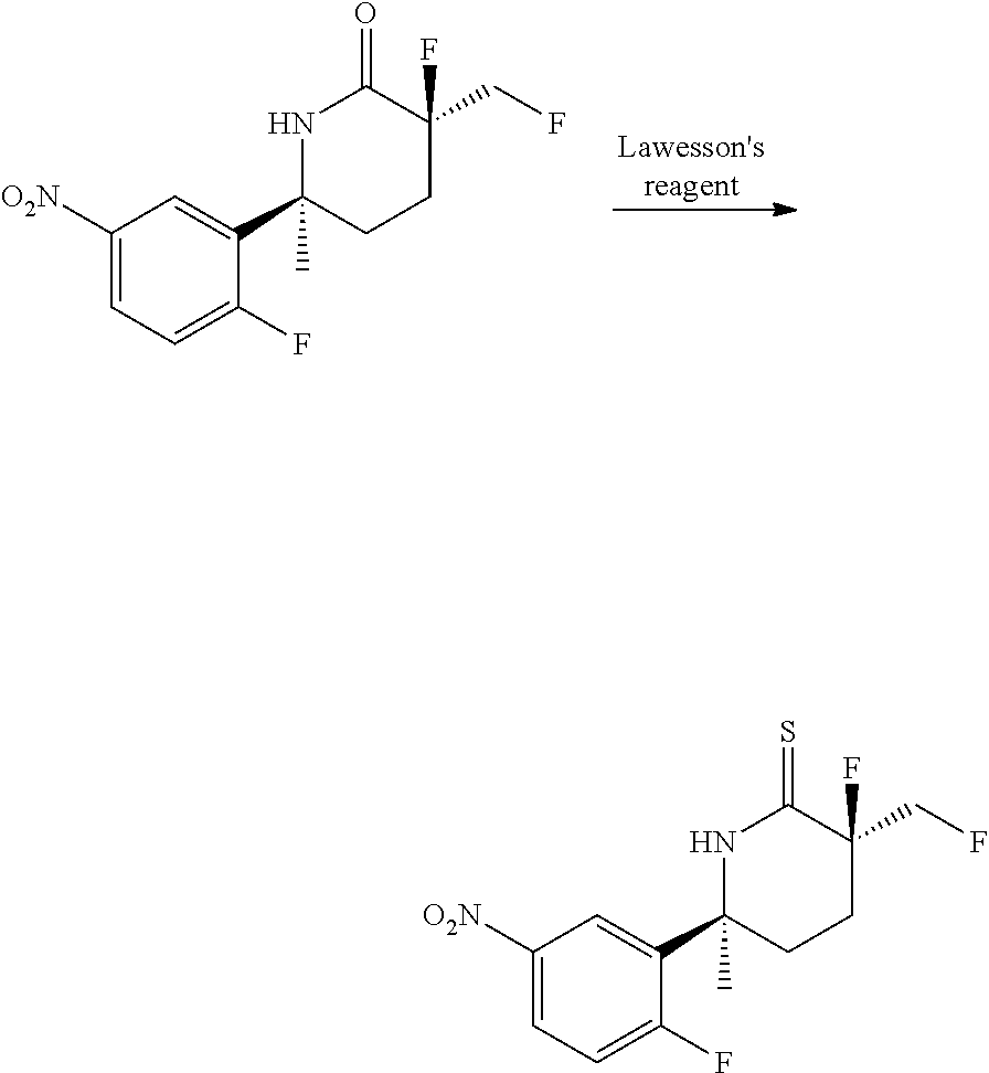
C1([O2N])=CC=C(F)C(C2(C)CCC(F)(CF)C(=O)N2)=C1.[Lawesson'sreagent].C1([O2N])=CC=C(F)C(C2(C)CCC(F)(CF)C(=S)N2)=C1
